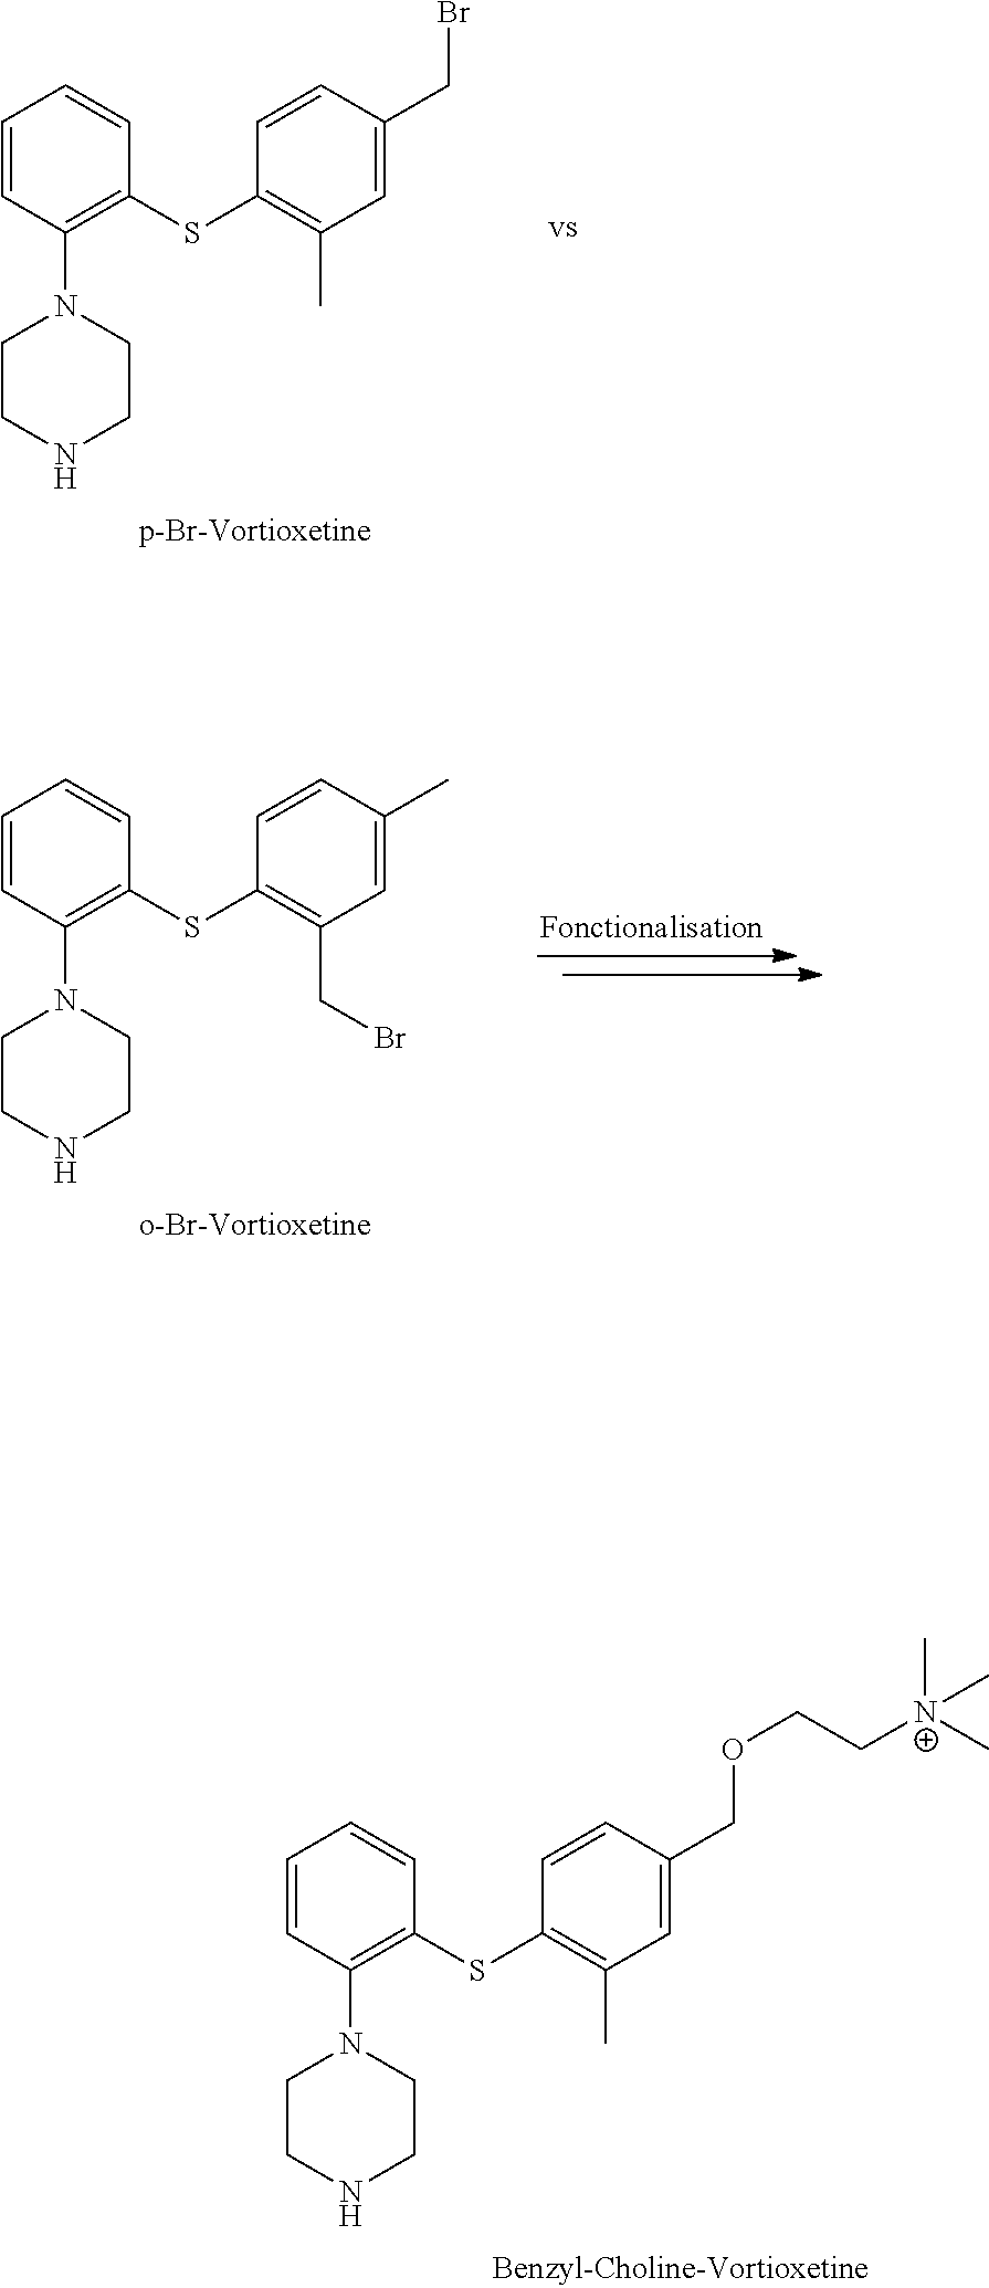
C1=CC(N2CCNCC2)=C(SC2=C(C)C=C(CBr)C=C2)C=C1.C1=CC(N2CCNCC2)=C(SC2=C(C)C=C(COCC[N+](C)(C)C)C=C2)C=C1.C1=CC(N2CCNCC2)=C(SC2=C(CBr)C=C(C)C=C2)C=C1
